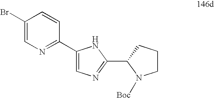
C1CCC(C2=NC=C(C3=NC=C(Br)C=C3)N2)N1[Boc]
